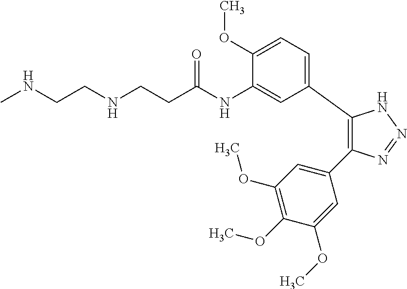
C1(C2=CC=C(OC)C(NC(CCNCCNC)=O)=C2)=C(C2=CC(OC)=C(OC)C(OC)=C2)N=NN1
